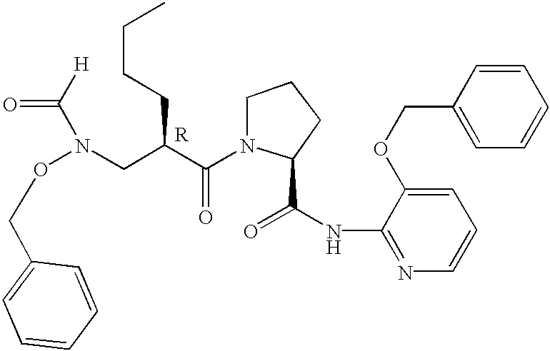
N(CC(C(N1C(C(=O)NC2=NC=CC=C2OCC2=CC=CC=C2)CCC1)=O)CCCC)(OCC1=CC=CC=C1)C([H])=O.[R]
